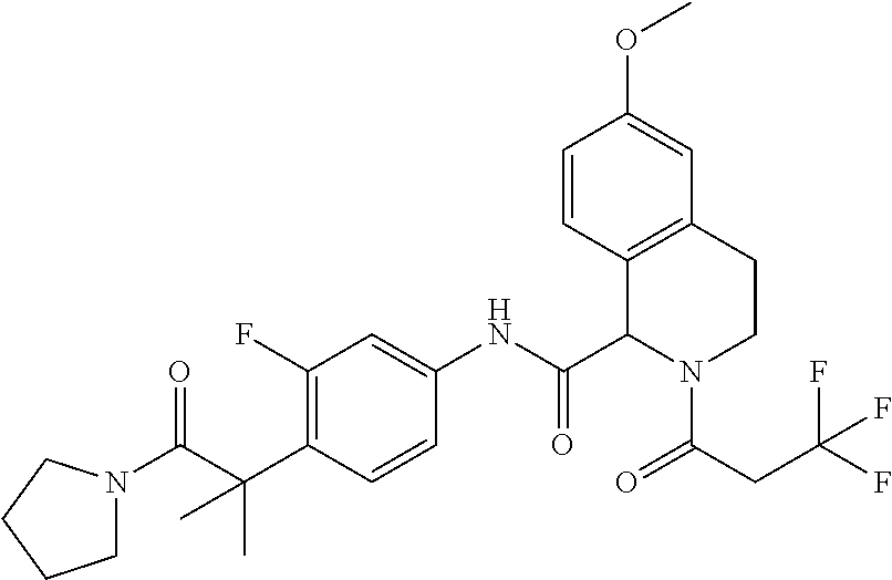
C1(F)=C(C(C)(C(=O)N2CCCC2)C)C=CC(NC(C2C3=C(CCN2C(CC(F)(F)F)=O)C=C(OC)C=C3)=O)=C1
